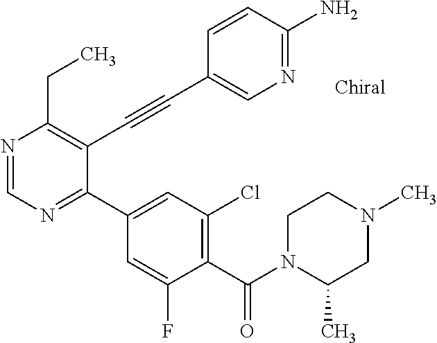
N1=CN=C(C2=CC(Cl)=C(C(N3C(C)CN(C)CC3)=O)C(F)=C2)C(C#CC2=CN=C(N)C=C2)=C1CC
